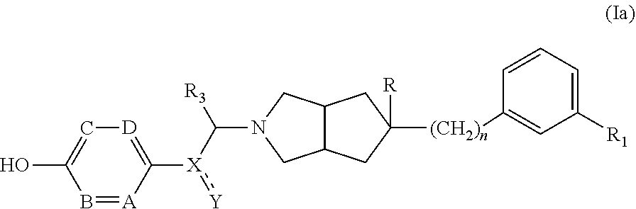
C12C(CN(C([R3])[X](:[Y])C3=[D]C=C(O)B=[A]3)C1)CC([(CH2)n]C1=CC([R1])=CC=C1)([R])C2
